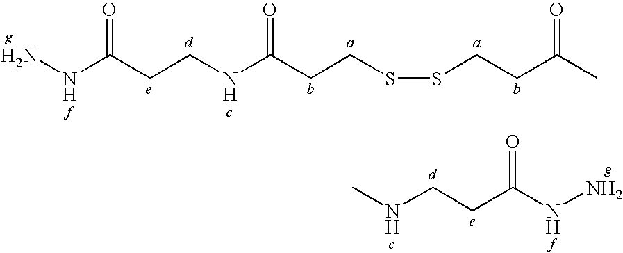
NNC(CCNC(CCSSCCC(C)=O)=O)=O.CNCCC(NN)=O
